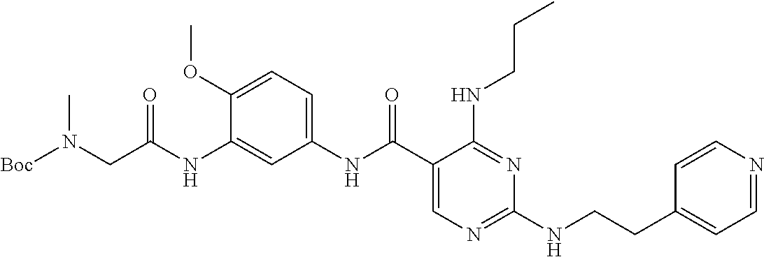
C1(NC(C2=CN=C(NCCC3=CC=NC=C3)N=C2NCCC)=O)=CC=C(OC)C(NC(=O)CN([Boc])C)=C1
